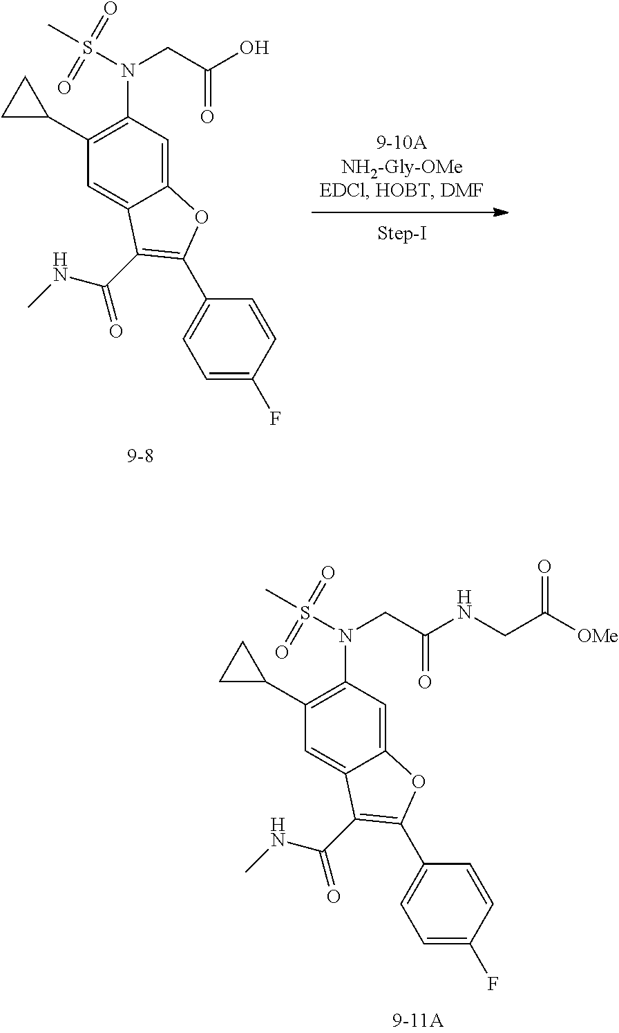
C(C(NCC(=O)[OMe])=O)N(S(C)(=O)=O)C1=C(C2CC2)C=C2C(=C1)OC(C1=CC=C(F)C=C1)=C2C(=O)NC.C(C(O)=O)N(S(C)(=O)=O)C1=C(C2CC2)C=C2C(=C1)OC(C1=CC=C(F)C=C1)=C2C(=O)NC
